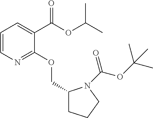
C1=CN=C(OCC2CCCN2C(=O)OC(C)(C)C)C(C(OC(C)C)=O)=C1
